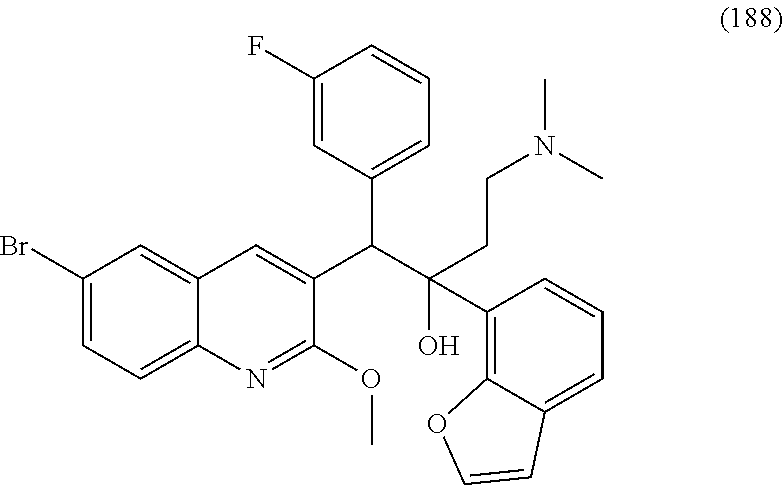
C1(Br)=CC=C2C(=C1)C=C(C(C(O)(C1=C3C(=CC=C1)C=CO3)CCN(C)C)C1=CC=CC(F)=C1)C(OC)=N2
